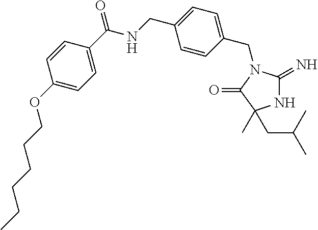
N1C(=N)N(CC2=CC=C(CNC(=O)C3=CC=C(OCCCCCC)C=C3)C=C2)C(=O)C1(C)CC(C)C
